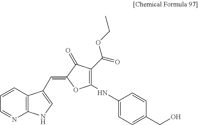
C12=C(C=CC=N1)C(C=C1C(=O)C(C(=O)OCC)=C(NC3=CC=C(CO)C=C3)O1)=CN2
